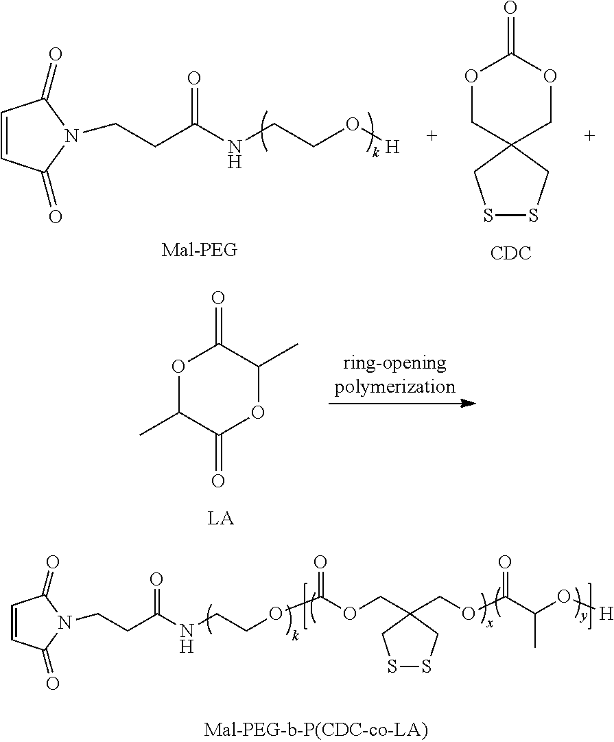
O1CC2(COC1=O)CSSC2.[CDC].C(NCCO[H])(CCN1C(=O)C=CC1=O)=O.O1C(C)C(=O)OC(C)C1=O.C(CCN1C(=O)C=CC1=O)(=O)NCCOC(OCC1(COC(C(O[H])C)=O)CSSC1)=O
